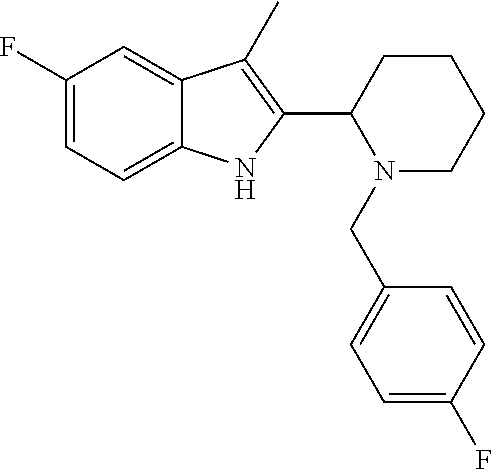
C1(F)=CC=C2C(=C1)C(C)=C(C1N(CC3=CC=C(F)C=C3)CCCC1)N2
